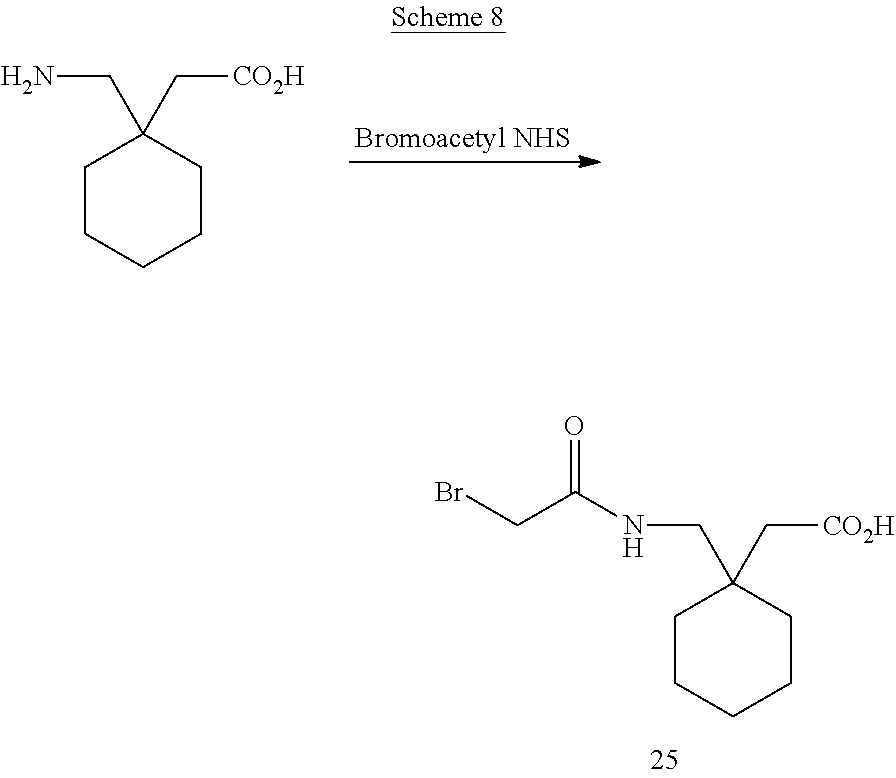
[Bromoacetyl NHS].NCC1(C[CO2H])CCCCC1.N(CC1(C[CO2H])CCCCC1)C(CBr)=O
